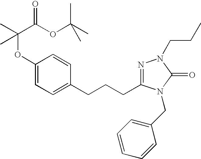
C1(OC(C)(C(OC(C)(C)C)=O)C)=CC=C(CCCC2=NN(CCC)C(=O)N2CC2=CC=CC=C2)C=C1
